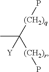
CC([(CH2)q]P)([(CH2)r]P)[Y]
